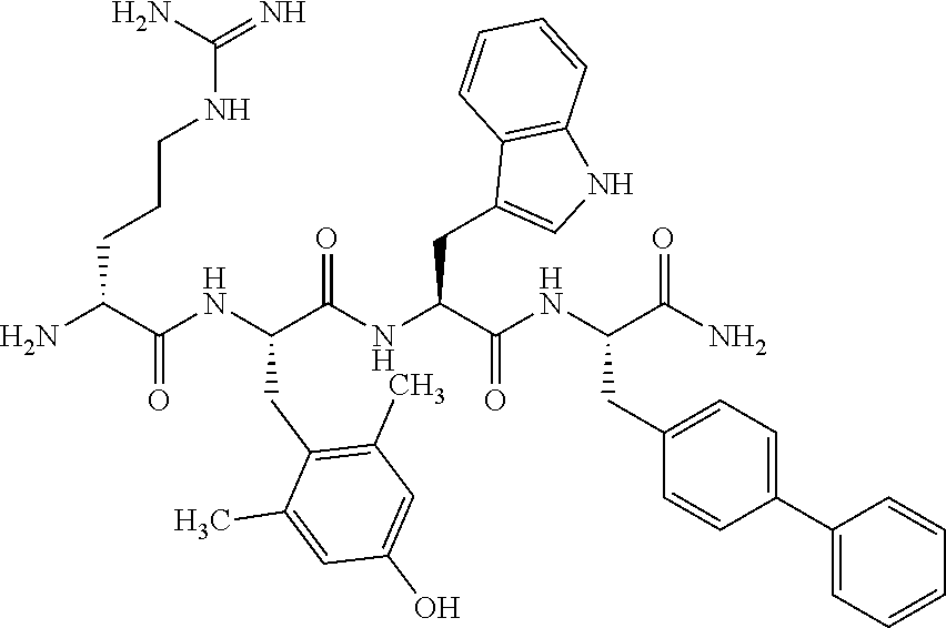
NC(C(NC(C(NC(C(NC(C(N)=O)CC1=CC=C(C2=CC=CC=C2)C=C1)=O)CC1=CNC2=C1C=CC=C2)=O)CC1=C(C)C=C(O)C=C1C)=O)CCCNC(=N)N
